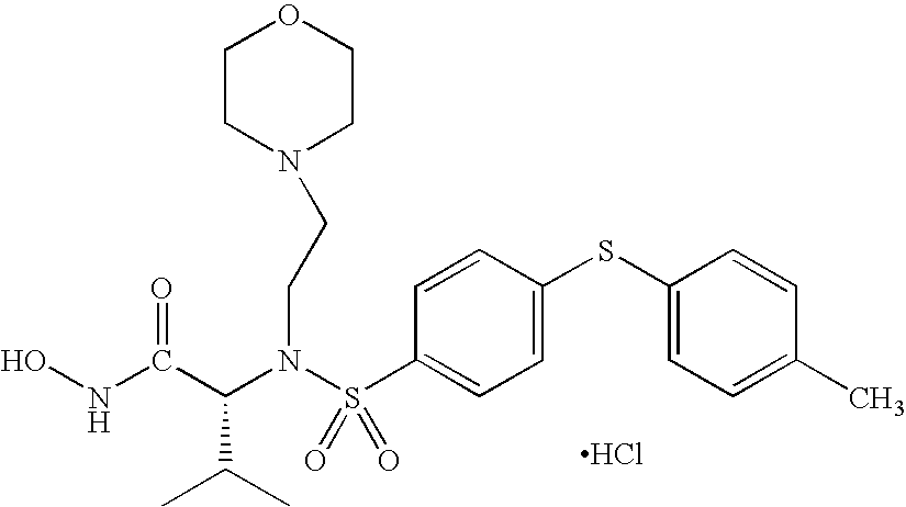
C(N(S(C1=CC=C(SC2=CC=C(C)C=C2)C=C1)(=O)=O)CCN1CCOCC1)(C(NO)=O)C(C)C.Cl
